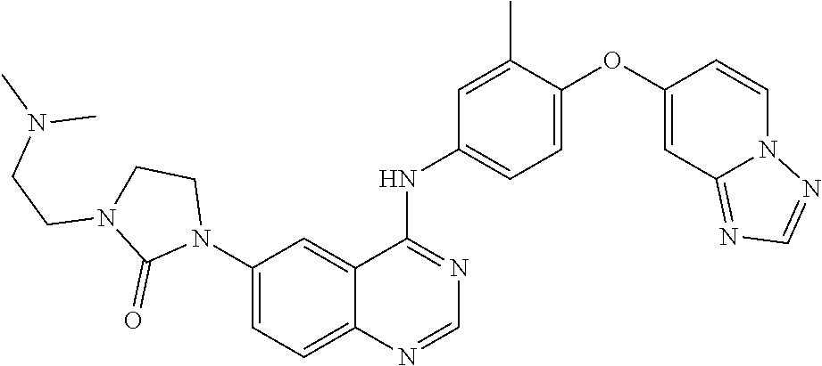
C1(N2CCN(CCN(C)C)C2=O)=CC=C2C(=C1)C(NC1=CC=C(OC3=CC4=NC=NN4C=C3)C(C)=C1)=NC=N2
